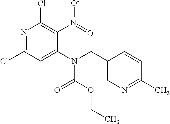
N1=C(Cl)C=C(N(C(OCC)=O)CC2=CN=C(C)C=C2)C([N+](=O)[O-])=C1Cl
